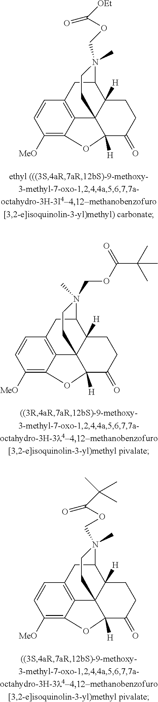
C1([MeO])=C2C3=C(C=C1)CC1C4([H])C3(C([H])(C(=O)CC4)O2)CCN1(C)COC([OEt])=O.C1([MeO])=C2C3=C(C=C1)CC1C4([H])C3(C([H])(C(=O)CC4)O2)CCN1(COC(C(C)(C)C)=O)C.C1([MeO])=C2C3=C(C=C1)CC1C4([H])C3(C([H])(C(=O)CC4)O2)CCN1(C)COC(C(C)(C)C)=O
